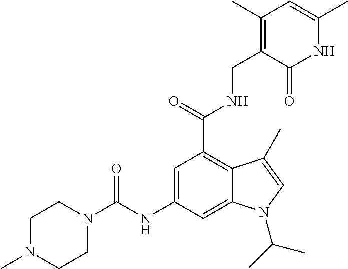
C1(NC(N2CCN(C)CC2)=O)=CC(C(=O)NCC2=C(C)C=C(C)NC2=O)=C2C(=C1)N(C(C)C)C=C2C
